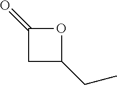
O1C(=O)CC1CC
